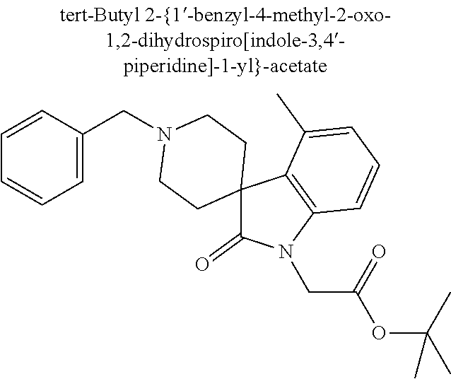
C1=CC(CN2CCC3(C(=O)N(CC(OC(C)(C)C)=O)C4=C3C(C)=CC=C4)CC2)=CC=C1
